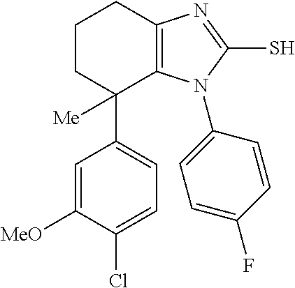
C1=C(Cl)C([MeO])=CC(C2([Me])C3=C(CCC2)N=C(S)N3C2=CC=C(F)C=C2)=C1
